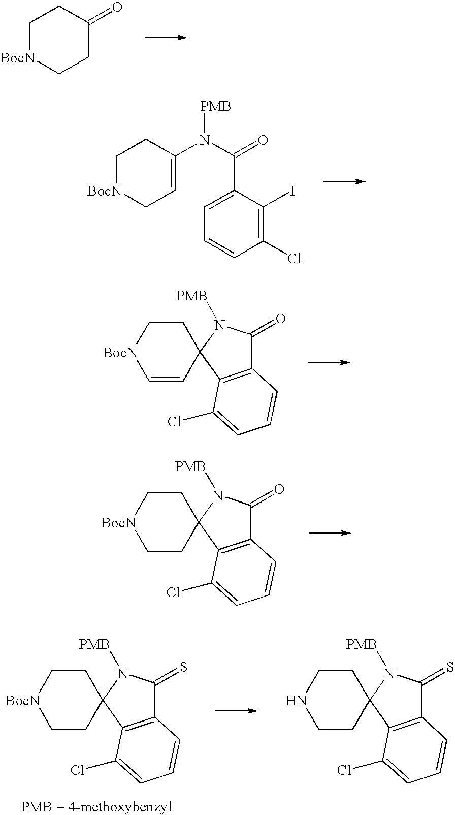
C1[BocN]CCC(=O)C1.C1[BocN]CC=C(N(C(=O)C2=CC=CC(Cl)=C2I)[PMB])C1.C1C[BocN]C=CC12C1=C(C(=O)N2[PMB])C=CC=C1Cl.C1C[BocN]CCC12C1=C(C(=O)N2[PMB])C=CC=C1Cl.C1C[BocN]CCC12C1=C(C(=S)N2[PMB])C=CC=C1Cl.C1CNCCC12C1=C(C(=S)N2[PMB])C=CC=C1Cl
